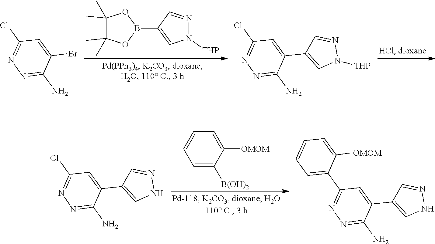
O1B(C2=CN([THP])N=C2)OC(C)(C)C1(C)C.C1(Br)=CC(Cl)=NN=C1N.C1(C2=CN([THP])N=C2)=CC(Cl)=NN=C1N.C1=C([B(OH)2])C([OMOM])=CC=C1.C1(C2=CNN=C2)=CC(Cl)=NN=C1N.C1(C2=CNN=C2)=CC(C2=CC=CC=C2[OMOM])=NN=C1N
